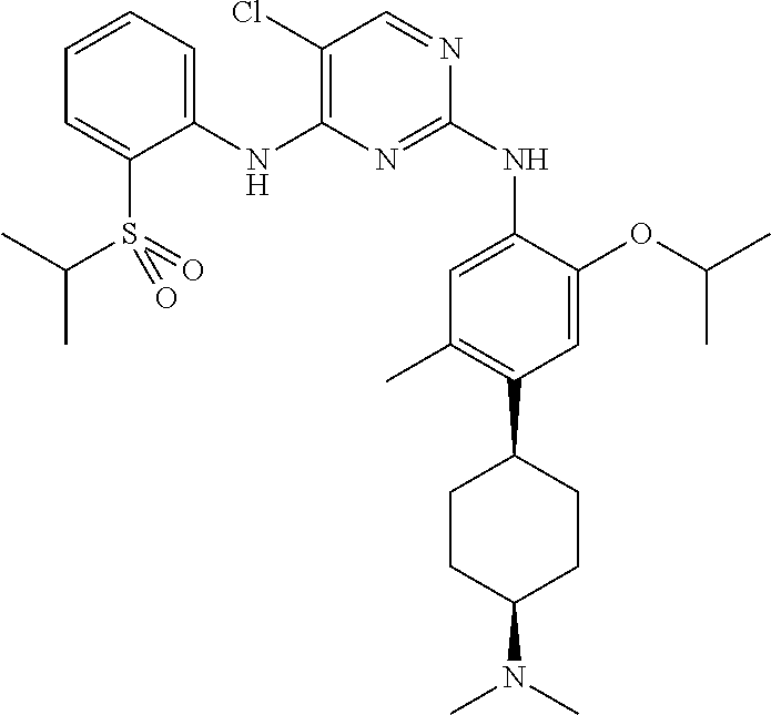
C1(NC2=C(Cl)C=NC(NC3=CC(C)=C(C4CCC(N(C)C)CC4)C=C3OC(C)C)=N2)=CC=CC=C1S(=O)(C(C)C)=O
